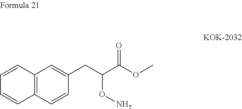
C1(CC(C(OC)=O)ON)=CC2=C(C=C1)C=CC=C2
